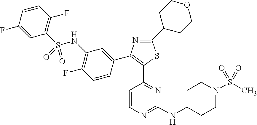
C1=CN=C(NC2CCN(S(C)(=O)=O)CC2)N=C1C1=C(C2=CC(NS(C3=C(F)C=CC(F)=C3)(=O)=O)=C(F)C=C2)N=C(C2CCOCC2)S1
